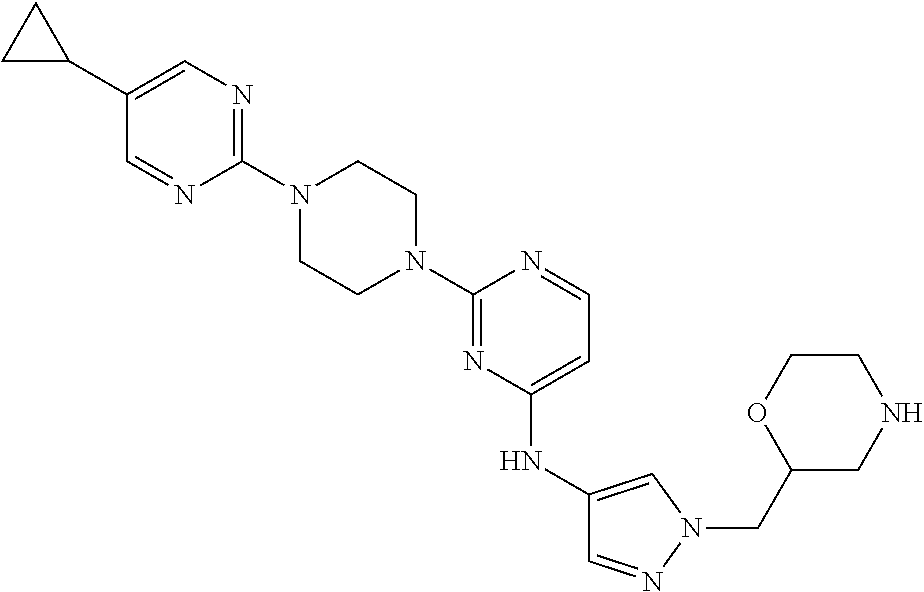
C1(N2CCN(C3=NC(NC4=CN(CC5CNCCO5)N=C4)=CC=N3)CC2)=NC=C(C2CC2)C=N1
